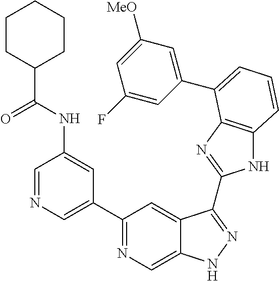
C1(C2=NC=C3C(=C2)C(C2=NC4=C(N2)C=CC=C4C2=CC([MeO])=CC(F)=C2)=NN3)=CN=CC(NC(C2CCCCC2)=O)=C1
